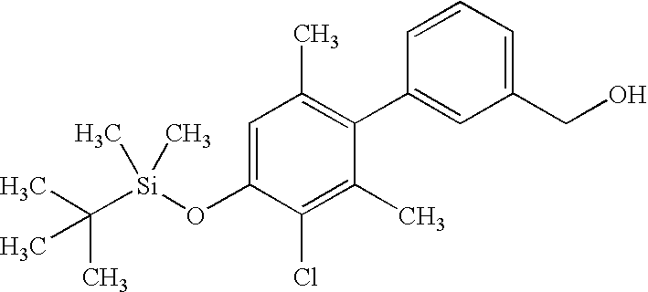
C1=C(O[Si](C(C)(C)C)(C)C)C(Cl)=C(C)C(C2=CC(CO)=CC=C2)=C1C
